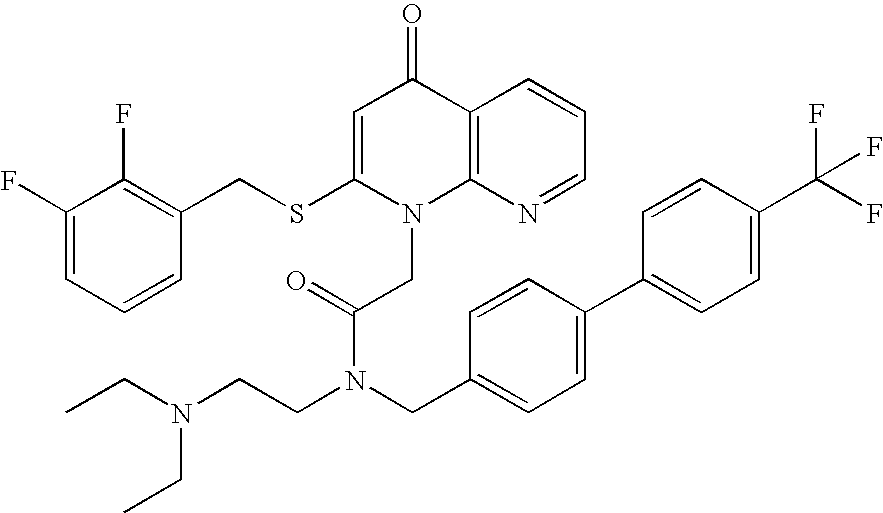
C1=C(SCC2=C(F)C(F)=CC=C2)N(CC(N(CCN(CC)CC)CC2=CC=C(C3=CC=C(C(F)(F)F)C=C3)C=C2)=O)C2=C(C1=O)C=CC=N2
